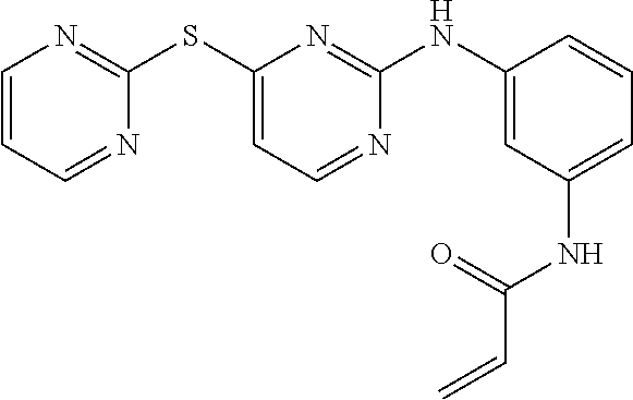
C1=CC=NC(SC2=CC=NC(NC3=CC(NC(C=C)=O)=CC=C3)=N2)=N1
